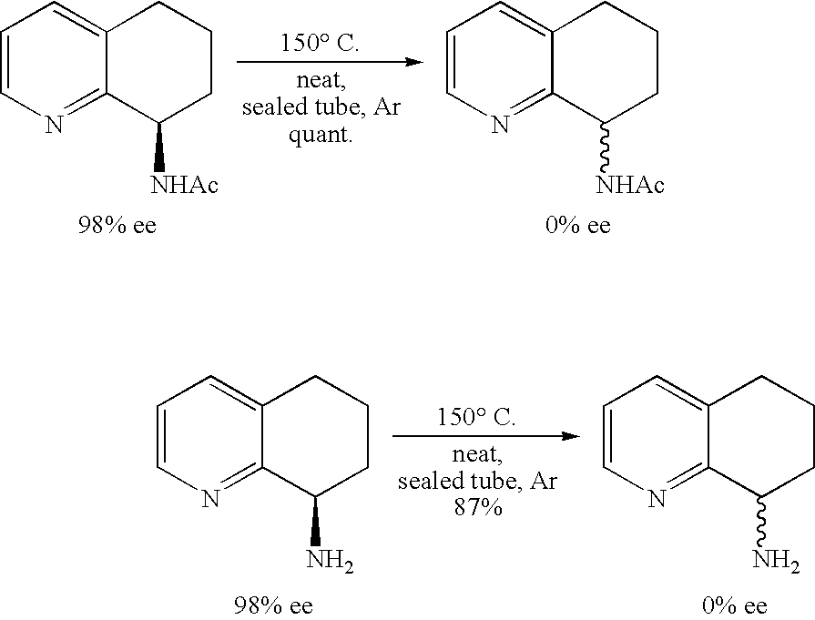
C1=CN=C2C(=C1)CCCC2[NHAc].C1=CN=C2C(=C1)CCCC2[NHAc].C1=CN=C2C(=C1)CCCC2N.C1=CN=C2C(=C1)CCCC2N
